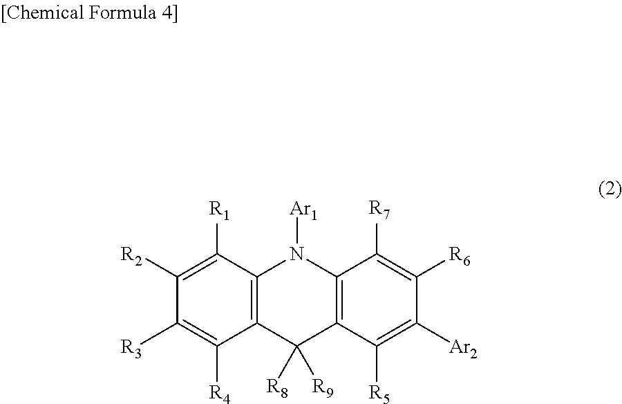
C12=C(C([R1])=C([R2])C([R3])=C1[R4])N([Ar1])C1=C(C2([R8])[R9])C([R5])=C([Ar2])C([R6])=C1[R7]
